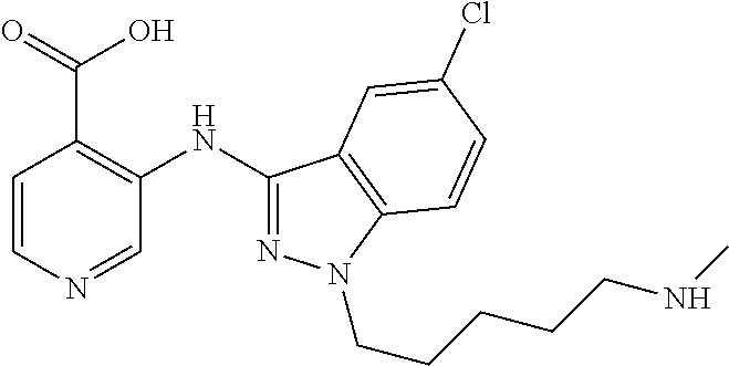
C1=CN=CC(NC2=NN(CCCCCNC)C3=C2C=C(Cl)C=C3)=C1C(=O)O
